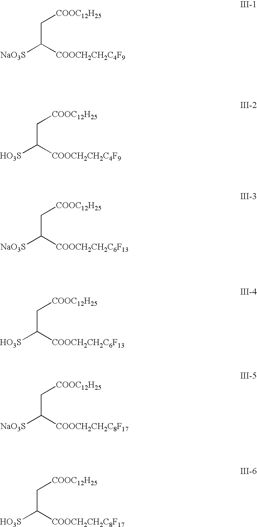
C(C([COOCH2CH2C4F9])[NaO3S])[COOC12H25].C(C([COOCH2CH2C4F9])[HO3S])[COOC12H25].C(C([COOCH2CH2C6F13])[NaO3S])[COOC12H25].C(C([COOCH2CH2C6F13])[HO3S])[COOC12H25].C(C([COOCH2CH2C8F17])[NaO3S])[COOC12H25].C(C([COOCH2CH2C8F17])[HO3S])[COOC12H25]
